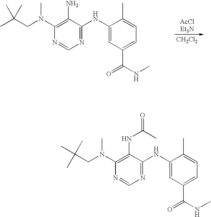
[CH2Cl2].C1(N(CC(C)(C)C)C)=C(N)C(NC2=CC(C(NC)=O)=CC=C2C)=NC=N1.C1(N(CC(C)(C)C)C)=C(NC(C)=O)C(NC2=CC(C(NC)=O)=CC=C2C)=NC=N1
